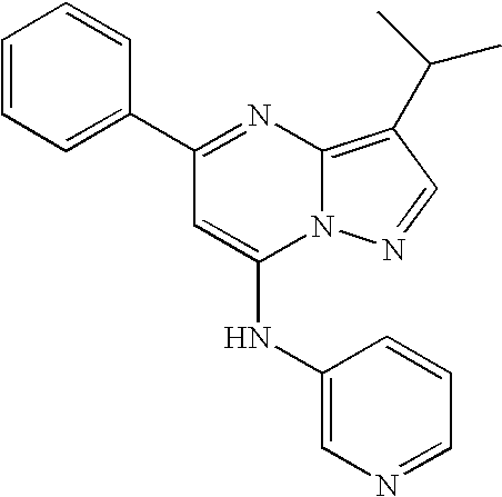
C1(C2=NC3=C(C(C)C)C=NN3C(NC3=CN=CC=C3)=C2)=CC=CC=C1
